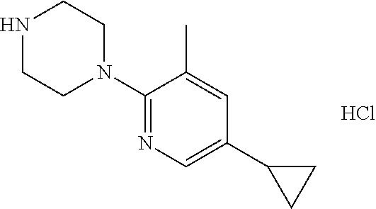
C1(N2CCNCC2)=NC=C(C2CC2)C=C1C.Cl
